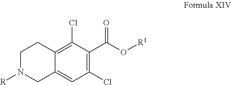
[R1]OC(C1=C(Cl)C=C2C(=C1Cl)CCN([R])C2)=O
